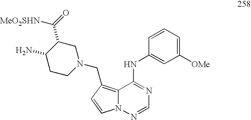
NC1CCN(CC2=C3N(N=CN=C3NC3=CC([OMe])=CC=C3)C=C2)CC1C(=O)[MeO2SHN]
